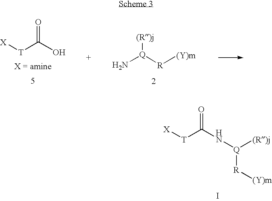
[X][T]C(N[Q]([(R)j])[R][(Y)m])=O.I.[X][T]C(O)=O.[Q]([(R)j])([R][(Y)m])N
